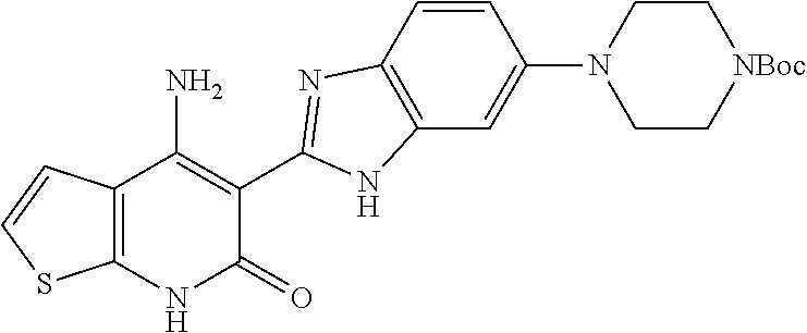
C12=C(NC(=O)C(C3=NC4=C(C=C(N5CC[NBoc]CC5)C=C4)N3)=C1N)SC=C2
